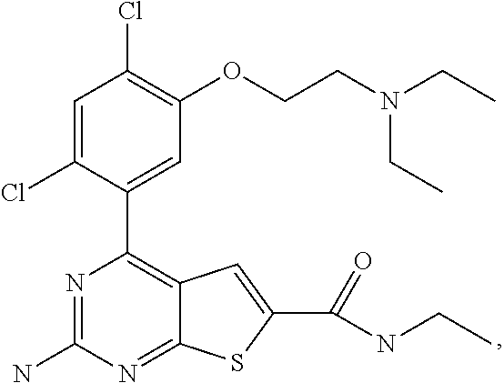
N1=C(N)N=C2C(=C1C1=CC(OCCN(CC)CC)=C(Cl)C=C1Cl)C=C(C(=O)NCC)S2
